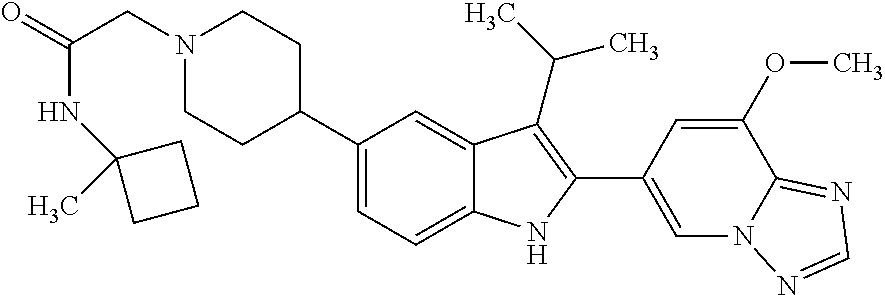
N1(CC(=O)NC2(C)CCC2)CCC(C2=CC=C3C(=C2)C(C(C)C)=C(C2=CN4C(=NC=N4)C(OC)=C2)N3)CC1
